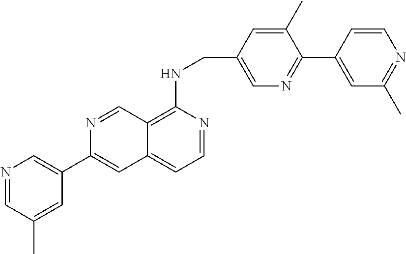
C1(C2=CC3=CC=NC(NCC4=CN=C(C5=CC(C)=NC=C5)C(C)=C4)=C3C=N2)=CN=CC(C)=C1
